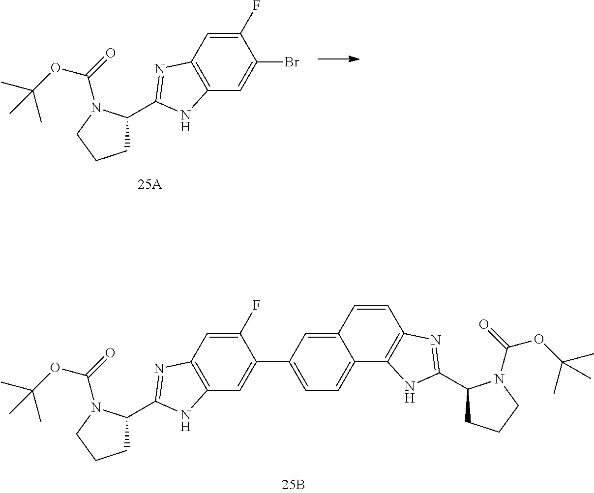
C12=C(C=C(F)C(Br)=C1)N=C(C1CCCN1C(=O)OC(C)(C)C)N2.C12=C(C=C(F)C(C3=CC=C4C(=C3)C=CC3=C4NC(C4CCCN4C(=O)OC(C)(C)C)=N3)=C1)N=C(C1CCCN1C(=O)OC(C)(C)C)N2
